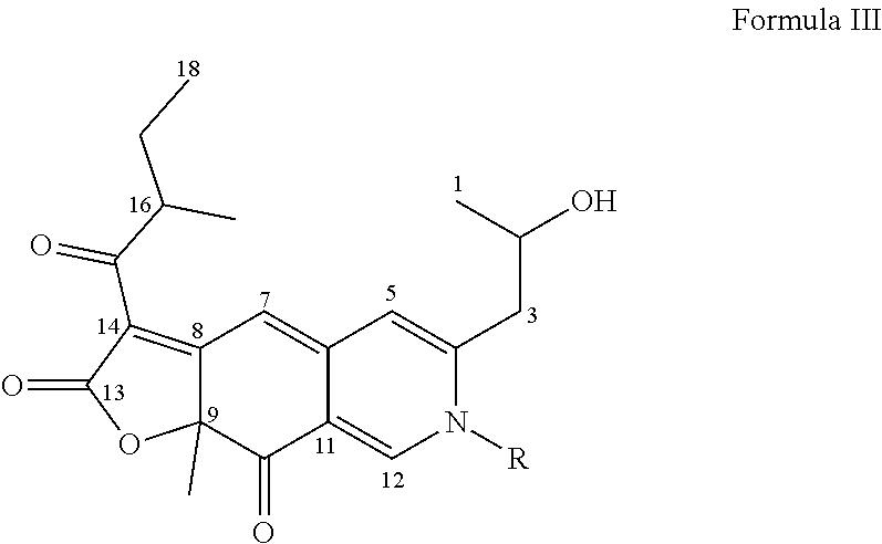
C12=C(C(C(C)CC)=O)C(=O)OC1(C)C(=O)C1=CN([R])C(CC(C)O)=CC1=C2
